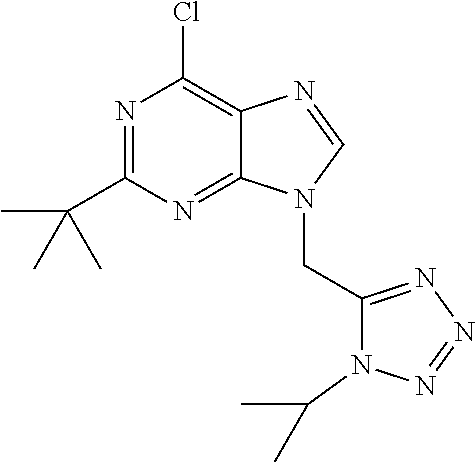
N1=C(C(C)(C)C)N=C2C(=C1Cl)N=CN2CC1=NN=NN1C(C)C
